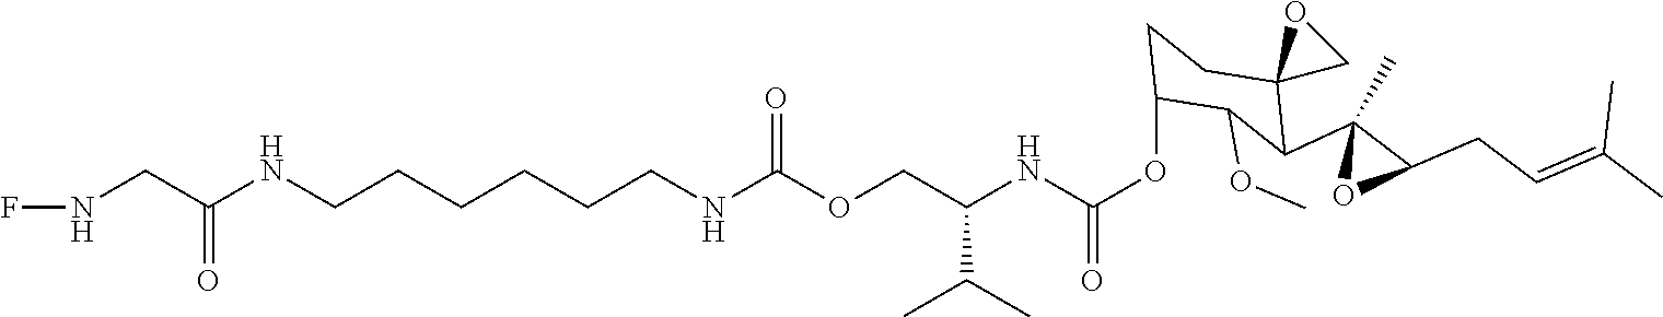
C(CCCCNC(OCC(NC(OC1CCC2(C(C3(C)OC3CC=C(C)C)C1OC)CO2)=O)C(C)C)=O)CNC(CNF)=O
